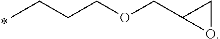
CCCCOCC1OC1
